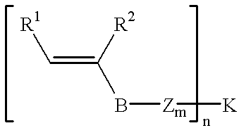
C(=C([R2])B[Zm][K])[R1]
